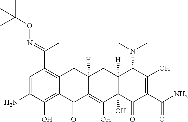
C1=C(N)C(O)=C2C(=C1C(C)=NOC(C)(C)C)CC1([H])C(=C(O)C3(O)C([H])(C1)C(N(C)C)C(O)=C(C(=O)N)C3=O)C2=O
